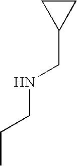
C1CC1CNCCC
